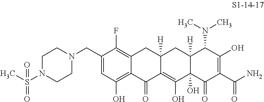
C1(CN2CCN(S(C)(=O)=O)CC2)=CC(O)=C2C(=C1F)CC1([H])C(=C(O)C3(O)C([H])(C1)C(N(C)C)C(O)=C(C(N)=O)C3=O)C2=O
